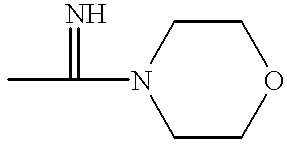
C1COCCN1C(C)=N
